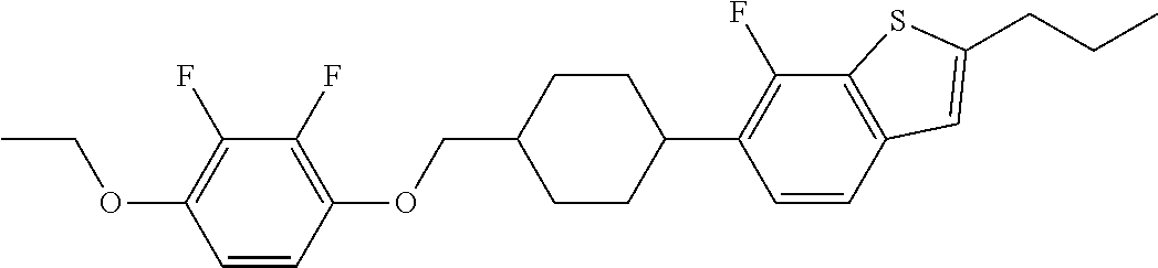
CCOC1=C(F)C(F)=C(OCC2CCC(C3=C(F)C4=C(C=C3)C=C(CCC)S4)CC2)C=C1
